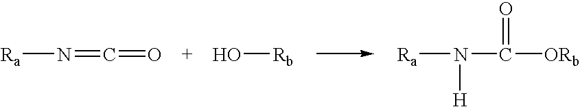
[Ra]N=C=O.O[Rb].[Ra]N(C([ORb])=O)[H]
